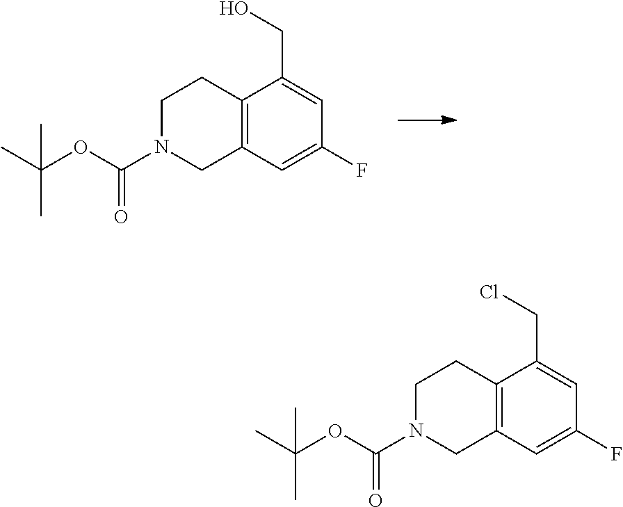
C1N(C(OC(C)(C)C)=O)CC2=C(C1)C(CO)=CC(F)=C2.C1N(C(OC(C)(C)C)=O)CC2=C(C1)C(CCl)=CC(F)=C2
